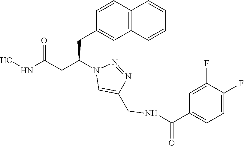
ONC(CC(N1C=C(CNC(C2=CC=C(F)C(F)=C2)=O)N=N1)CC1=CC2=C(C=C1)C=CC=C2)=O
